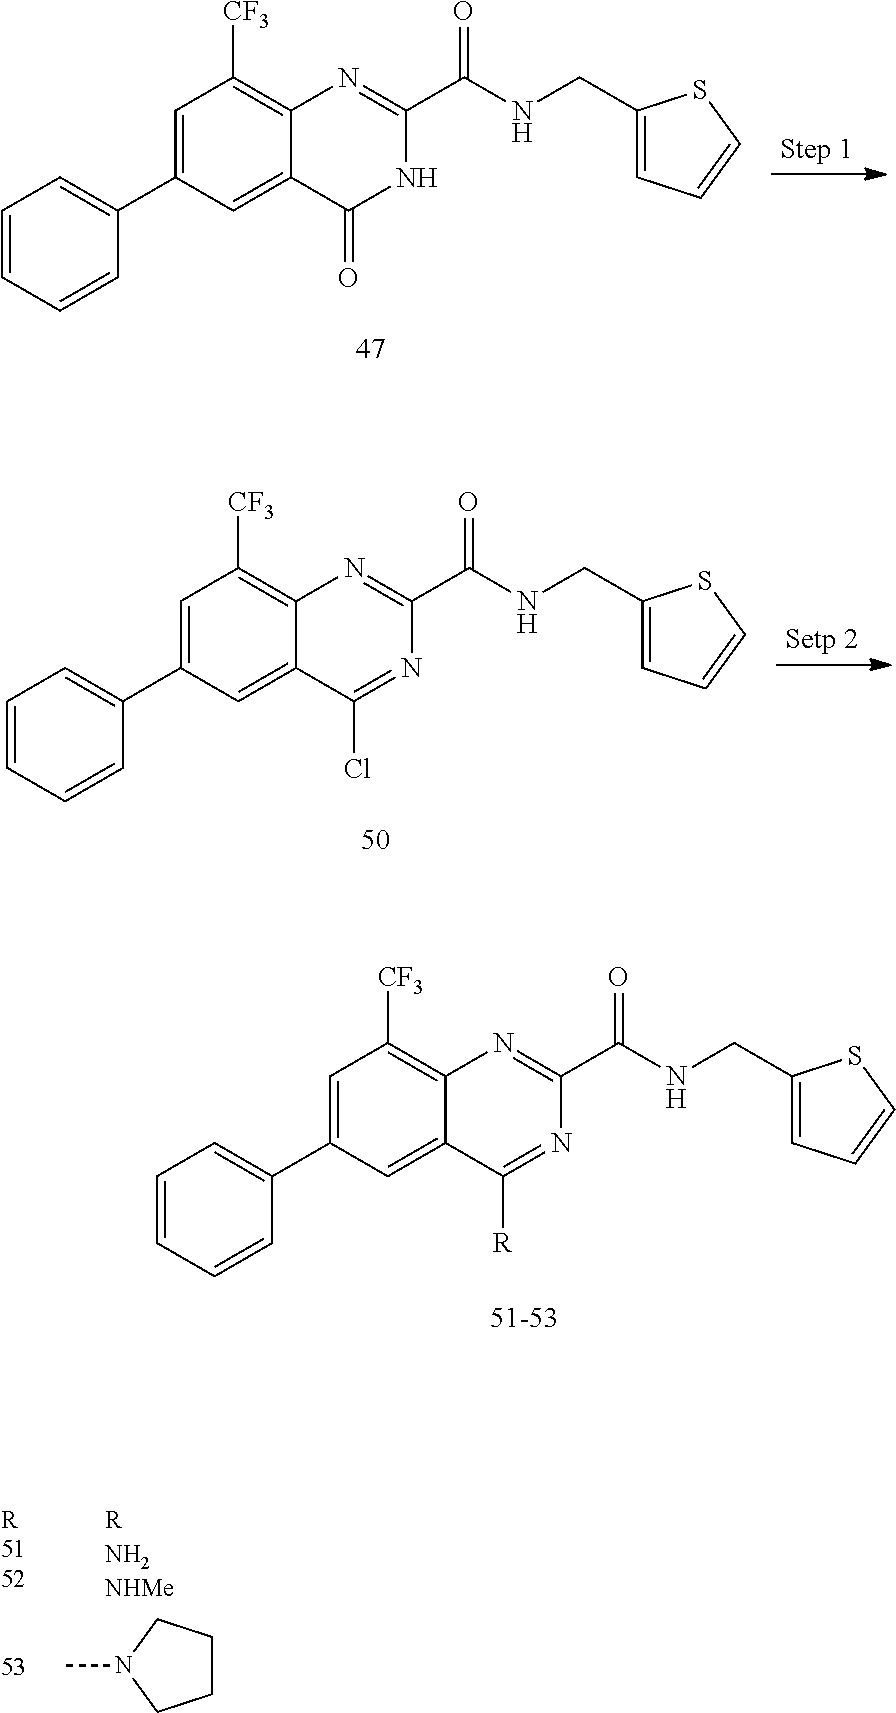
C1=C(C2=CC=CC=C2)C=C2C(=C1[CF3])N=C(C(NCC1=CC=CS1)=O)NC2=O.C1=C(C2=CC=CC=C2)C=C2C(=C1[CF3])N=C(C(NCC1=CC=CS1)=O)N=C2Cl.C1=C(C2=CC=CC=C2)C=C2C(=C1[CF3])N=C(C(NCC1=CC=CS1)=O)N=C2[R].C1CCN(C)C1
